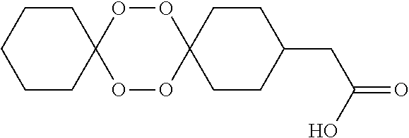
O1OC2(OOC13CCCCC3)CCC(CC(=O)O)CC2
